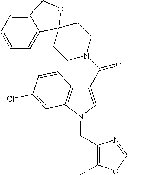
C12=CC=CC=C1C1(OC2)CCN(C(=O)C2=CN(CC3=C(C)OC(C)=N3)C3=C2C=CC(Cl)=C3)CC1
